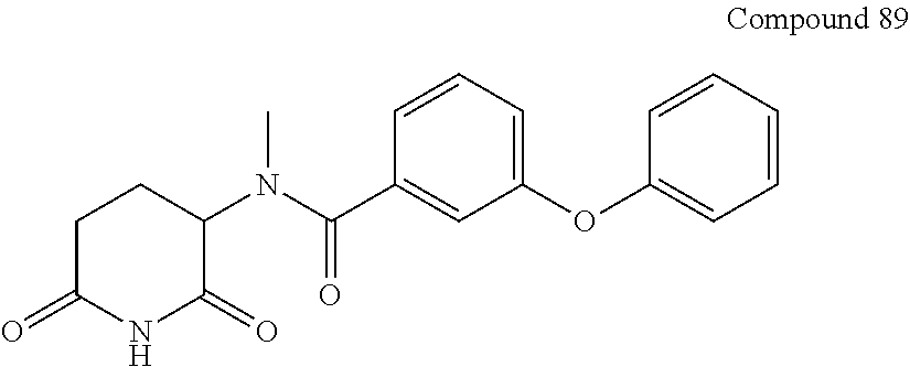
C1C(=O)NC(=O)C(N(C(C2=CC(OC3=CC=CC=C3)=CC=C2)=O)C)C1
